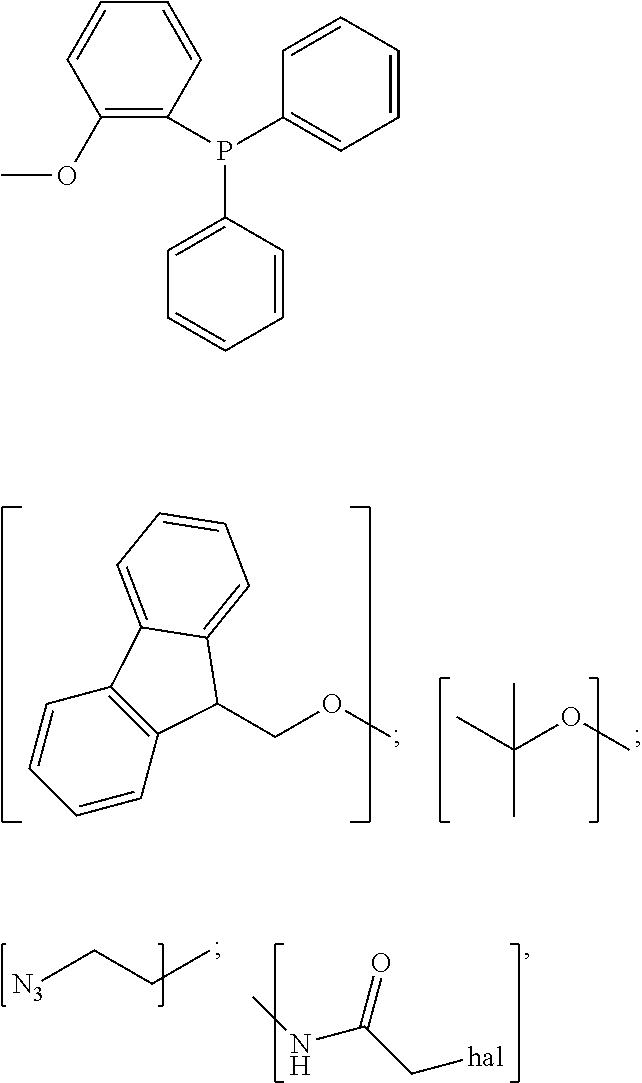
CC(OC)(C)C.C1=CC=CC2=C1C1=CC=CC=C1C2COC.C1=CC(OC)=C(P(C2=CC=CC=C2)C2=CC=CC=C2)C=C1.[N3]CCC.N(C(C[hal])=O)C
